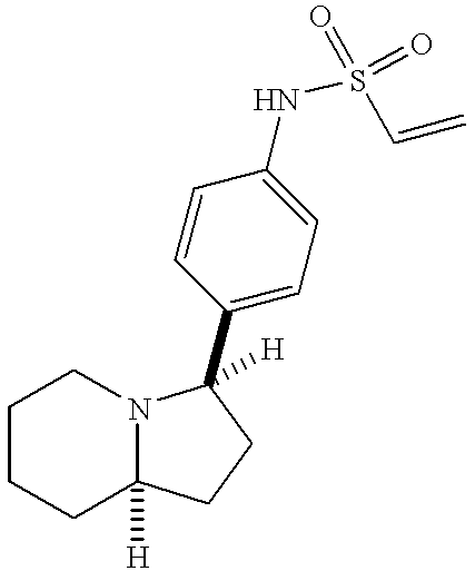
C1=CC(C2([H])N3C([H])(CCCC3)CC2)=CC=C1NS(C=C)(=O)=O
